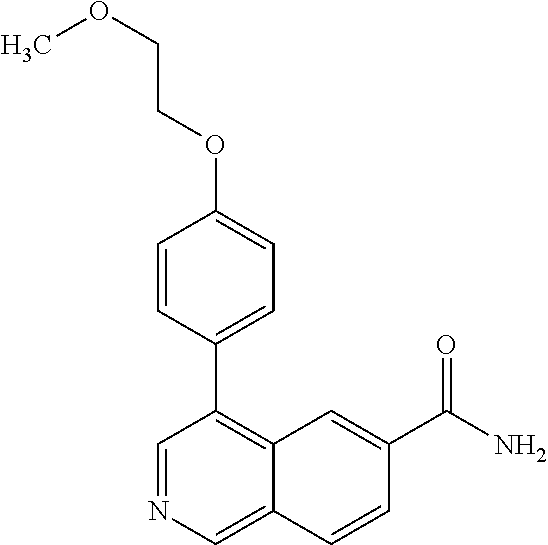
C1=CC(C2=C3C(=CN=C2)C=CC(C(N)=O)=C3)=CC=C1OCCOC
